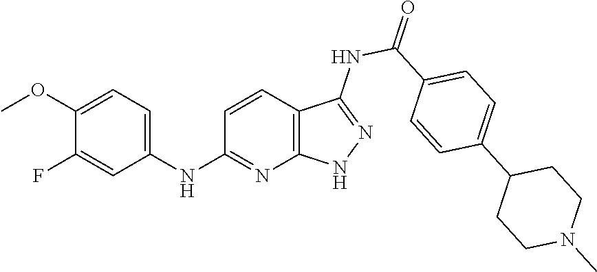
C1(NC2=NC3=C(C=C2)C(NC(=O)C2=CC=C(C4CCN(C)CC4)C=C2)=NN3)=CC=C(OC)C(F)=C1
